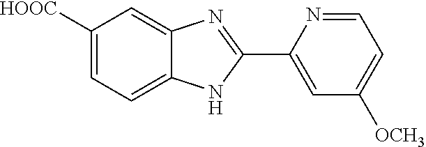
C1([HOOC])=CC=C2C(=C1)N=C(C1=CC([OCH3])=CC=N1)N2
